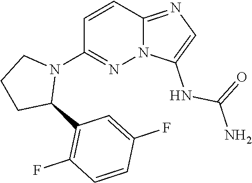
C1=C(F)C=CC(F)=C1C1CCCN1C1=NN2C(=NC=C2NC(=O)N)C=C1
